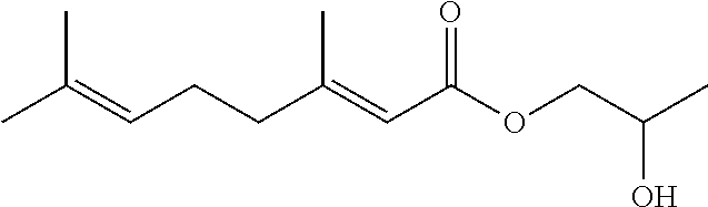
CC(=CCCC(=CC(OCC(C)O)=O)C)C
